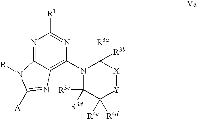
N1=C2C(=C(N3C([R3d])([R3c])C([R4d])([R4c])[Y][X]C3([R3a])[R3b])N=C1[R1])N=C([A])N2B
